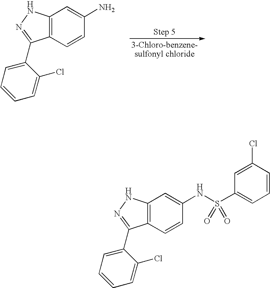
C12=C(C=CC(NS(C3=CC=CC(Cl)=C3)(=O)=O)=C1)C(C1=CC=CC=C1Cl)=NN2.C12=C(C=CC(N)=C1)C(C1=CC=CC=C1Cl)=NN2
